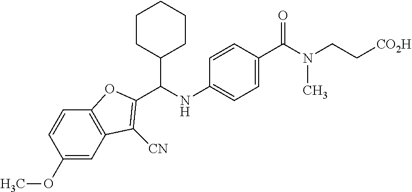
C1(OC)=CC2=C(C=C1)OC(C(NC1=CC=C(C(N(CC[CO2H])C)=O)C=C1)C1CCCCC1)=C2[CN]
